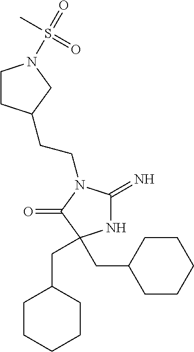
C(CN1C(=N)NC(CC2CCCCC2)(CC2CCCCC2)C1=O)C1CCN(S(=O)(C)=O)C1
